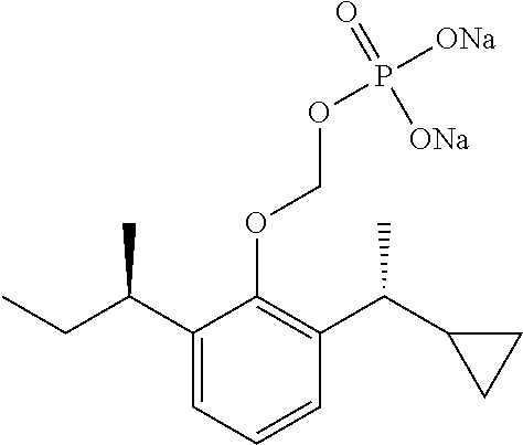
C1(C(CC)C)=CC=CC(C(C2CC2)C)=C1OCOP([ONa])(=O)[ONa]
